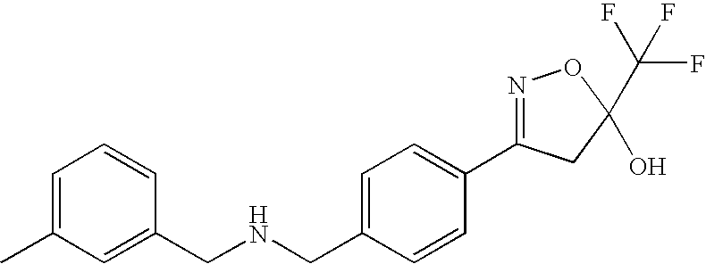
C1(CNCC2=CC(C)=CC=C2)=CC=C(C2=NOC(C(F)(F)F)(O)C2)C=C1
